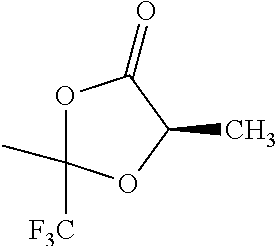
O1C(C)([F3C])OC(C)C1=O
